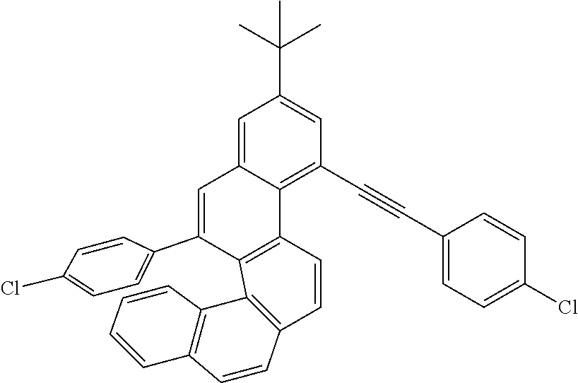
C1=CC2=C(C(C3=CC=C(Cl)C=C3)=CC3=CC(C(C)(C)C)=CC(C#CC4=CC=C(Cl)C=C4)=C23)C2=C1C=CC1=C2C=CC=C1
